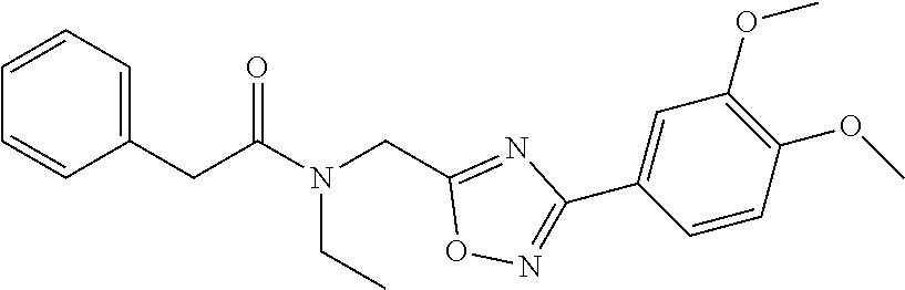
C1(CC(N(CC2=NC(C3=CC(OC)=C(OC)C=C3)=NO2)CC)=O)=CC=CC=C1
